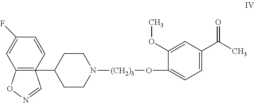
C12=C(C3CCN([(CH2)3]OC4=CC=C(C(C)=O)C=C4OC)CC3)(C=CC(F)=C1)C=NO2
